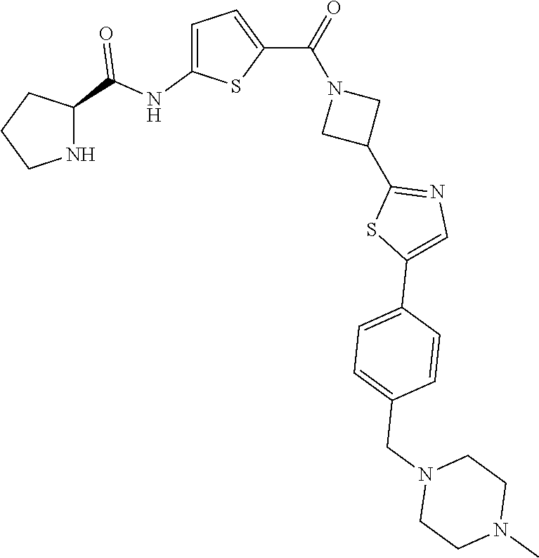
C1CNC(C(NC2=CC=C(C(=O)N3CC(C4=NC=C(C5=CC=C(CN6CCN(C)CC6)C=C5)S4)C3)S2)=O)C1
